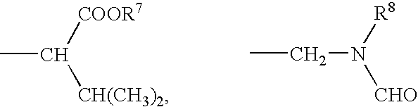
CC([COOR7])[CH(CH3)2].CCN([R8])[CHO]
